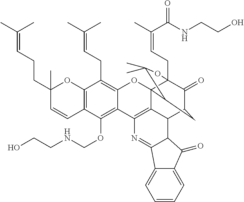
C12=C(C(OCNCCO)=C3C(=C1CC=C(C)C)OC14C5=C3N=C3C(C5C5C(=O)C1(CC=C(C(=O)NCCO)C)OC(C)(C)C4C5)C(=O)C1=CC=CC=C31)C=CC(CCC=C(C)C)(C)O2
